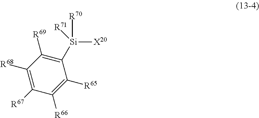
C1([R69])=C([Si]([X20])([R70])[R71])C([R65])=C([R66])C([R67])=C1[R68]
